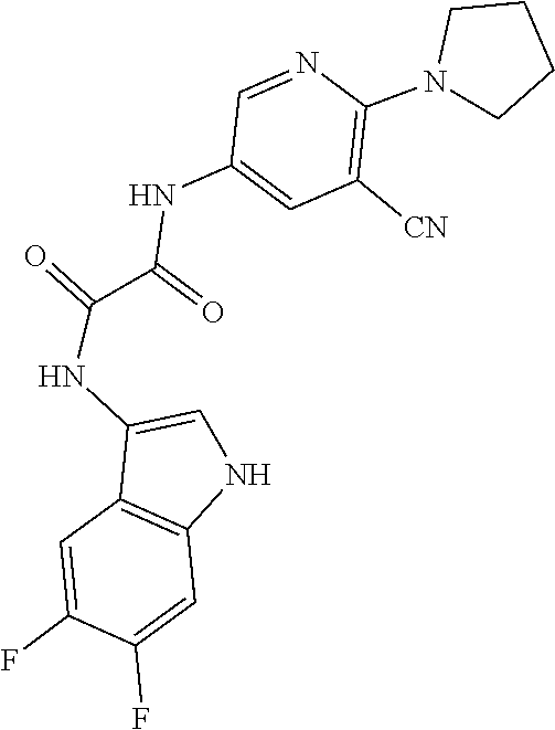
C12=C(NC=C1NC(=O)C(NC1=CC([CN])=C(N3CCCC3)N=C1)=O)C=C(F)C(F)=C2
